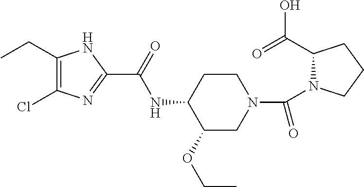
C1(CC)=C(Cl)N=C(C(=O)NC2C(OCC)CN(C(=O)N3C(C(=O)O)CCC3)CC2)N1
